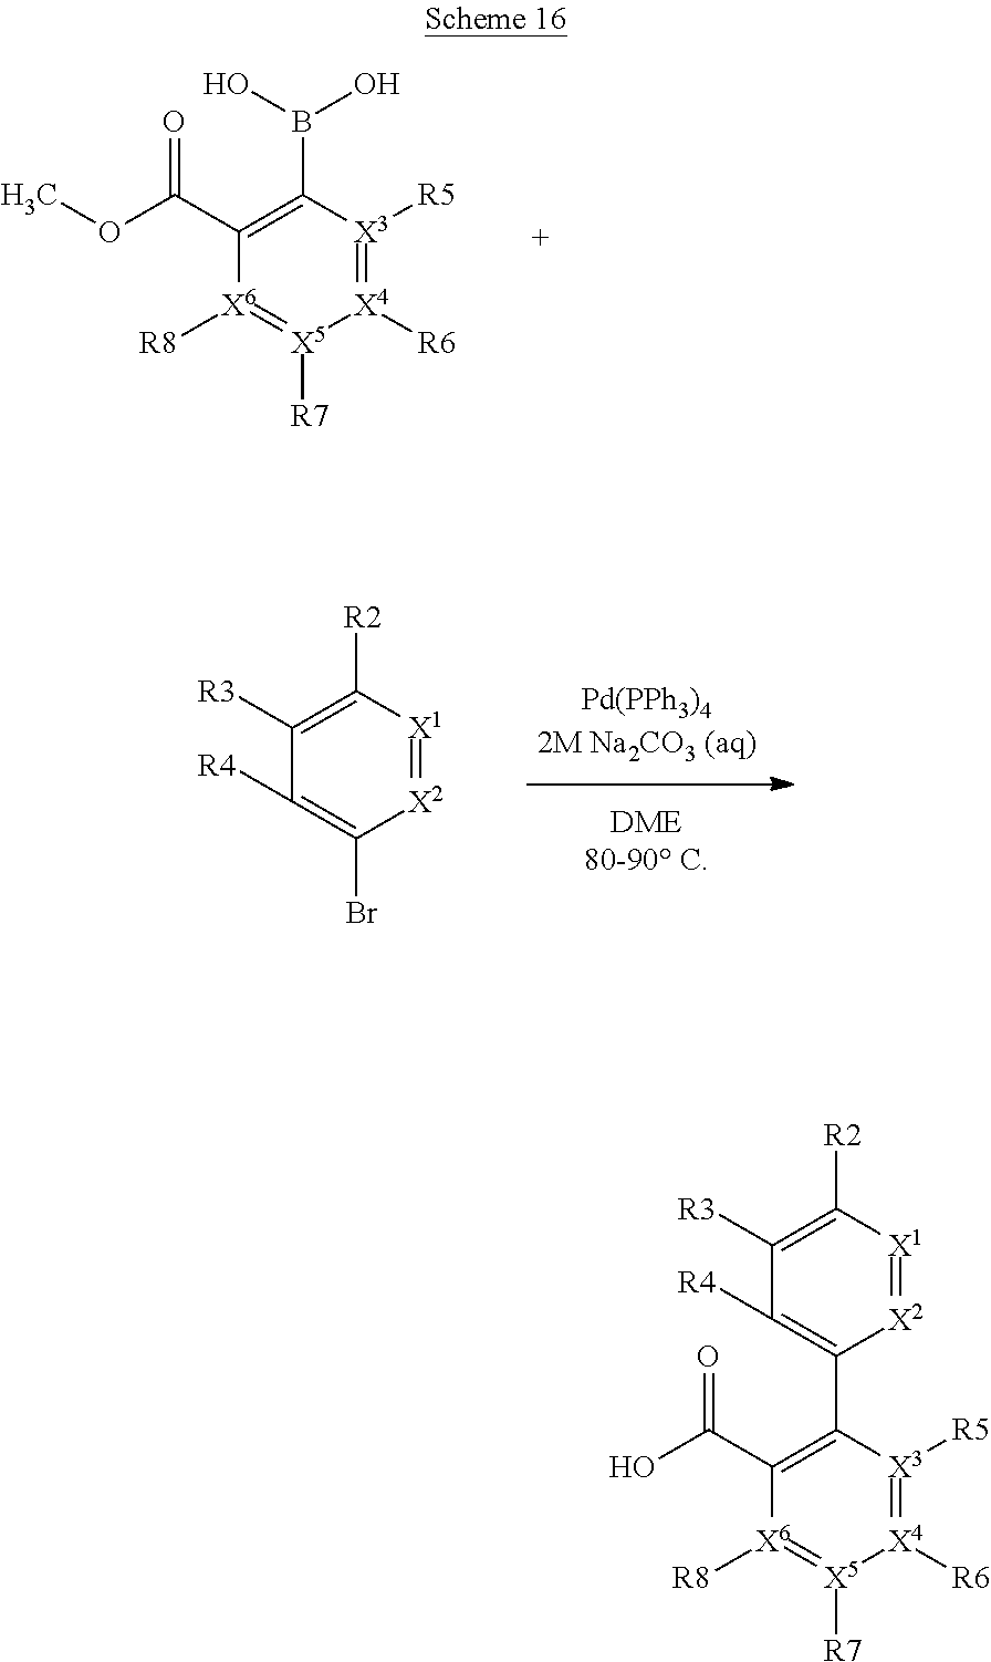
C1([R4])=C(Br)[X2]=[X1]C([R2])=C1[R3].C1(B(O)O)=C(C(=O)OC)[X6]([R8])=[X5]([R7])[X4]([R6])=[X3]1[R5].C1([R4])=C(C2=C(C(=O)O)[X6]([R8])=[X5]([R7])[X4]([R6])=[X3]2[R5])[X2]=[X1]C([R2])=C1[R3]
